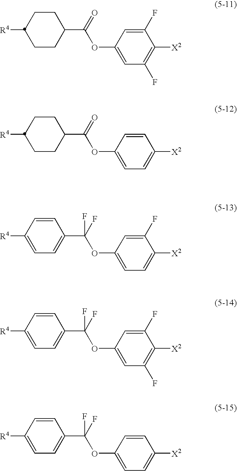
[R4]C1CCC(C(=O)OC2=CC(F)=C([X2])C(F)=C2)CC1.[R4]C1CCC(C(=O)OC2=CC=C([X2])C=C2)CC1.[R4]C1=CC=C(C(F)(OC2=CC=C([X2])C(F)=C2)F)C=C1.[R4]C1=CC=C(C(F)(OC2=CC(F)=C([X2])C(F)=C2)F)C=C1.[R4]C1=CC=C(C(F)(OC2=CC=C([X2])C=C2)F)C=C1
